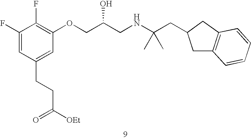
C1(F)=CC(CCC([OEt])=O)=CC(OCC(CNC(CC2CC3=C(C2)C=CC=C3)(C)C)O)=C1F
